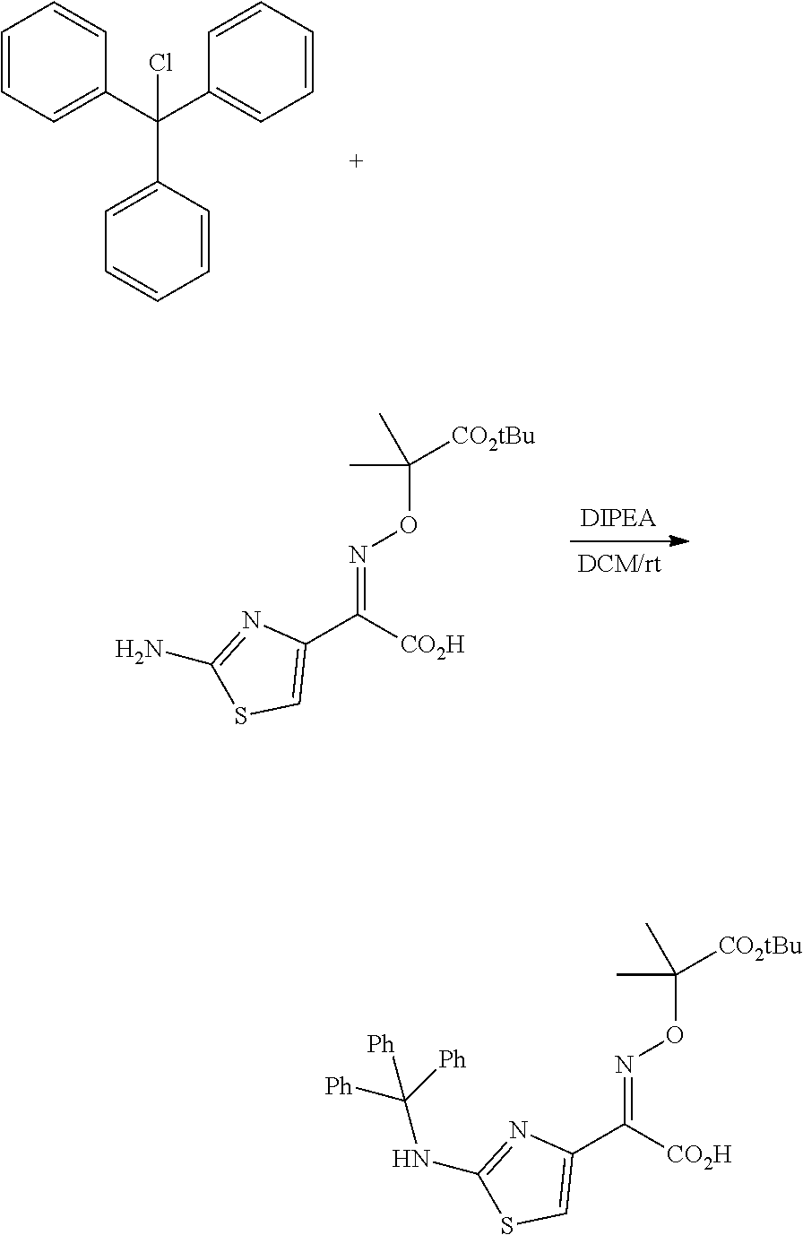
C1=CC=C(C(C2=CC=CC=C2)(C2=CC=CC=C2)Cl)C=C1.C(ON=C(C1=CSC(N)=N1)[CO2H])([CO2tBu])(C)C.C(ON=C(C1=CSC(NC([Ph])([Ph])[Ph])=N1)[CO2H])([CO2tBu])(C)C
